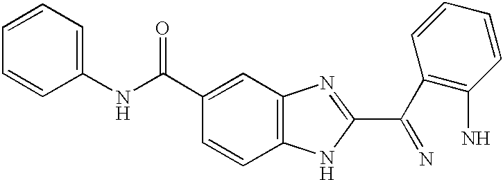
C12=C(C=C(C(NC3=CC=CC=C3)=O)C=C1)N=C(C(C1=C(N)C=CC=C1)=N)N2
